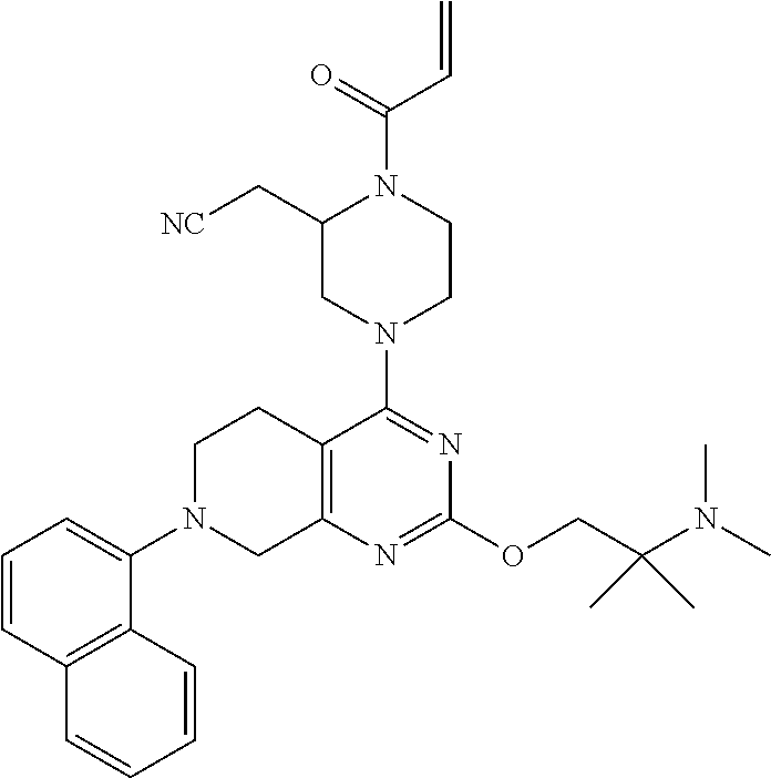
C12=C(N=C(OCC(N(C)C)(C)C)N=C1N1CCN(C(=O)C=C)C(C[NC])C1)CN(C1=CC=CC3=C1C=CC=C3)CC2
